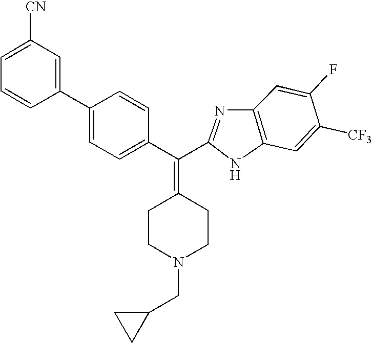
C1=C(F)C([CF3])=CC2=C1N=C(C(C1=CC=C(C3=CC([CN])=CC=C3)C=C1)=C1CCN(CC3CC3)CC1)N2
